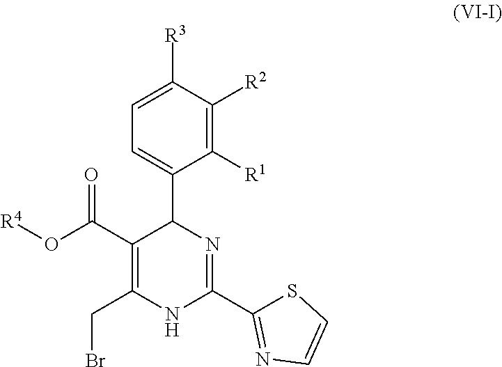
C1([R1])=C([R2])C([R3])=CC=C1C1C(C(=O)O[R4])=C(CBr)NC(C2=NC=CS2)=N1
